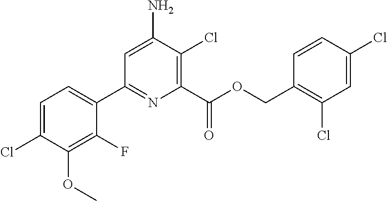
C1=C(N)C(Cl)=C(C(OCC2=C(Cl)C=C(Cl)C=C2)=O)N=C1C1=CC=C(Cl)C(OC)=C1F
